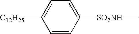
C1=CC([SO2NH]C)=CC=C1[C12H25]
